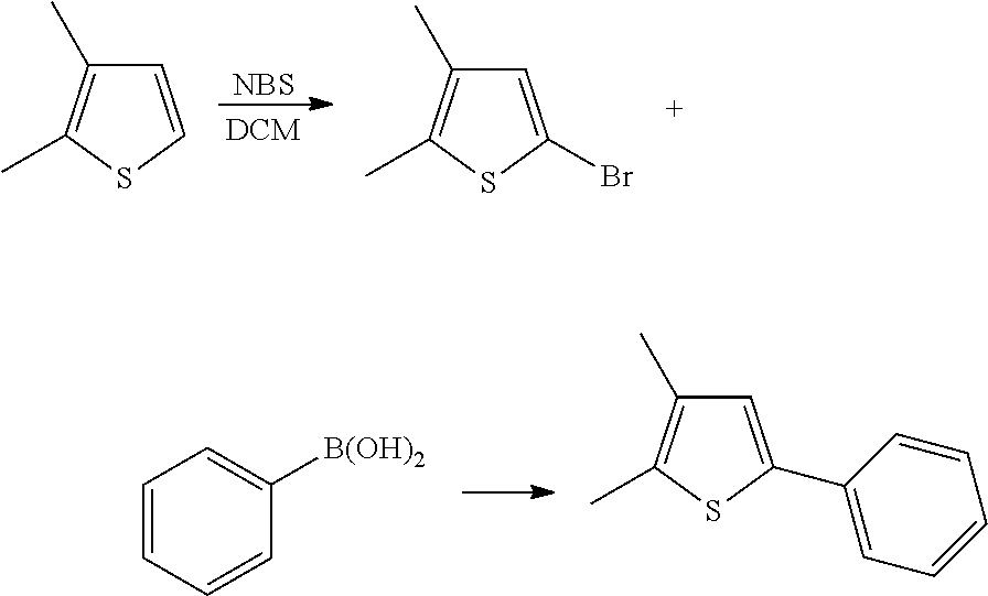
[NBS].C1(C)=C(C)SC=C1.C1(C)=C(C)SC(Br)=C1.C1(C)=C(C)SC(C2=CC=CC=C2)=C1.C1=CC=CC([B(OH)2])=C1
